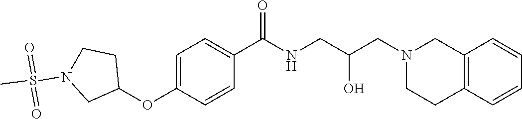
C1=C(OC2CCN(S(C)(=O)=O)C2)C=CC(C(NCC(CN2CCC3=C(C2)C=CC=C3)O)=O)=C1
